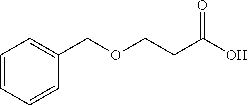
C1=CC=CC(COCCC(O)=O)=C1
